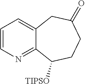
C1=CN=C2C(=C1)CC(=O)CCC2[TIPSO]
